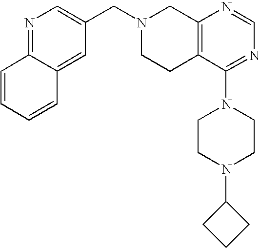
C1(CN2CCC3=C(C2)N=CN=C3N2CCN(C3CCC3)CC2)=CN=C2C(=C1)C=CC=C2
